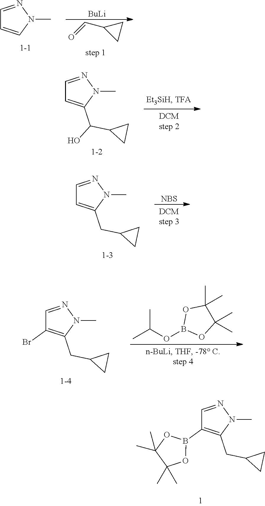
C1=NN(C)C=C1.O=CC1CC1.[BuLi].C1=NN(C)C(C(O)C2CC2)=C1.C1=NN(C)C(CC2CC2)=C1.[NBS].C1=NN(C)C(CC2CC2)=C1Br.CC(OB1OC(C)(C)C(C)(C)O1)C.C1=NN(C)C(CC2CC2)=C1B1OC(C)(C)C(C)(C)O1
